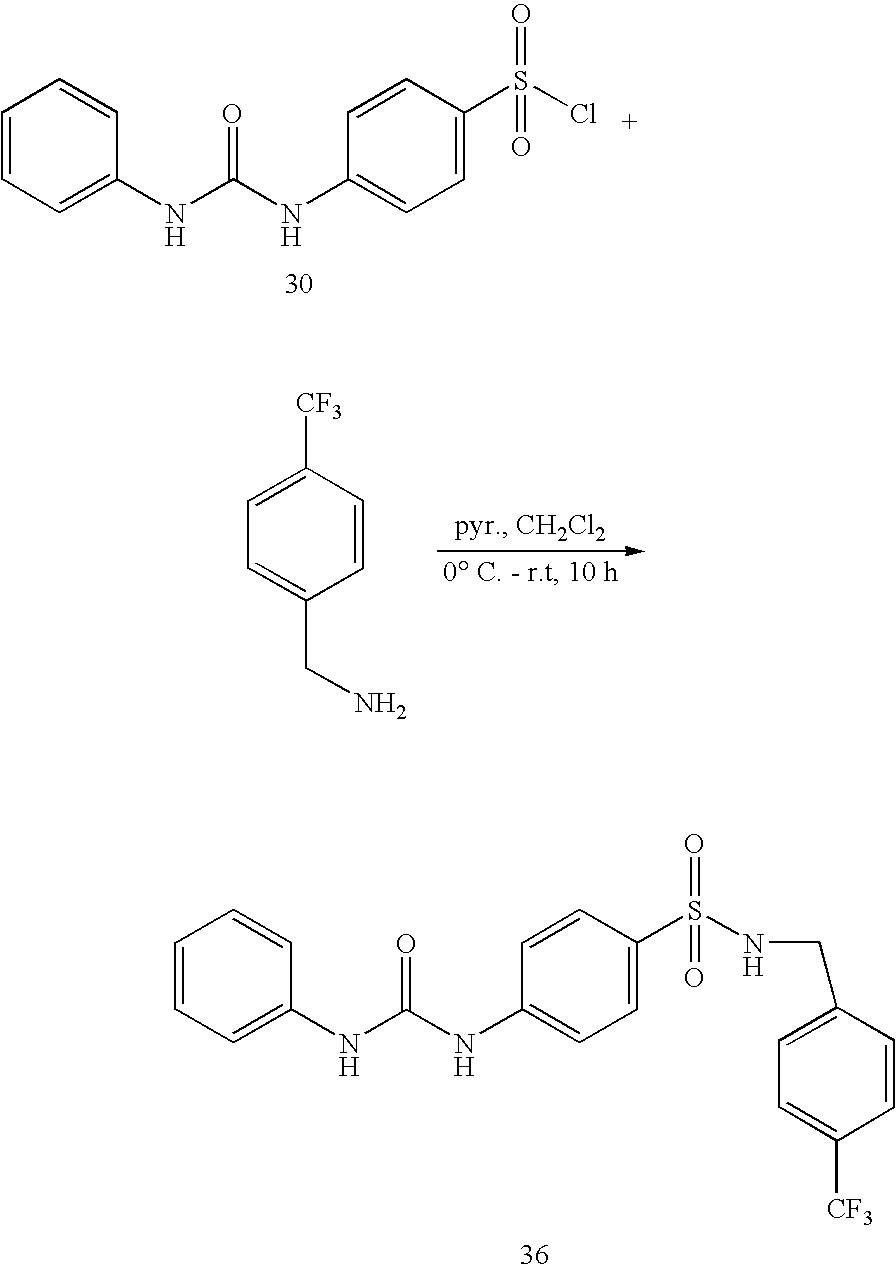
C1=CC=C(NC(NC2=CC=C(S(Cl)(=O)=O)C=C2)=O)C=C1.C1=C([CF3])C=CC(CN)=C1.C1=CC=C(NC(NC2=CC=C(S(=O)(=O)NCC3=CC=C([CF3])C=C3)C=C2)=O)C=C1
